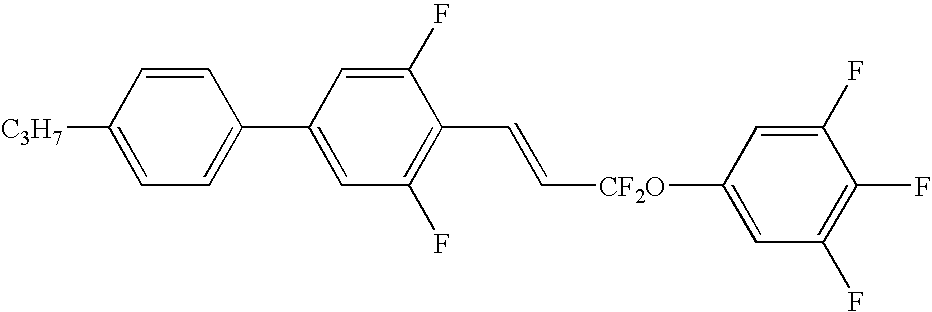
C1=C([C3H7])C=CC(C2=CC(F)=C(C=C[CF2O]C3=CC(F)=C(F)C(F)=C3)C(F)=C2)=C1
